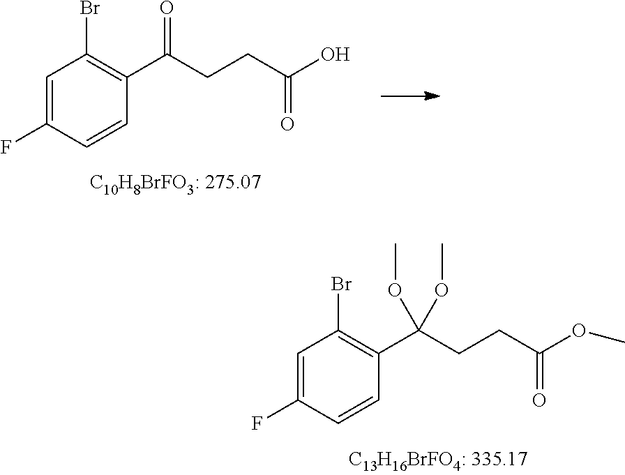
C1=C(F)C=CC(C(CCC(O)=O)=O)=C1Br.C1=C(F)C=CC(C(CCC(OC)=O)(OC)OC)=C1Br
